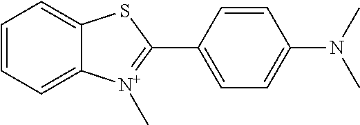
C1=CC=C2C(=C1)SC(C1=CC=C(N(C)C)C=C1)=[N+]2C
